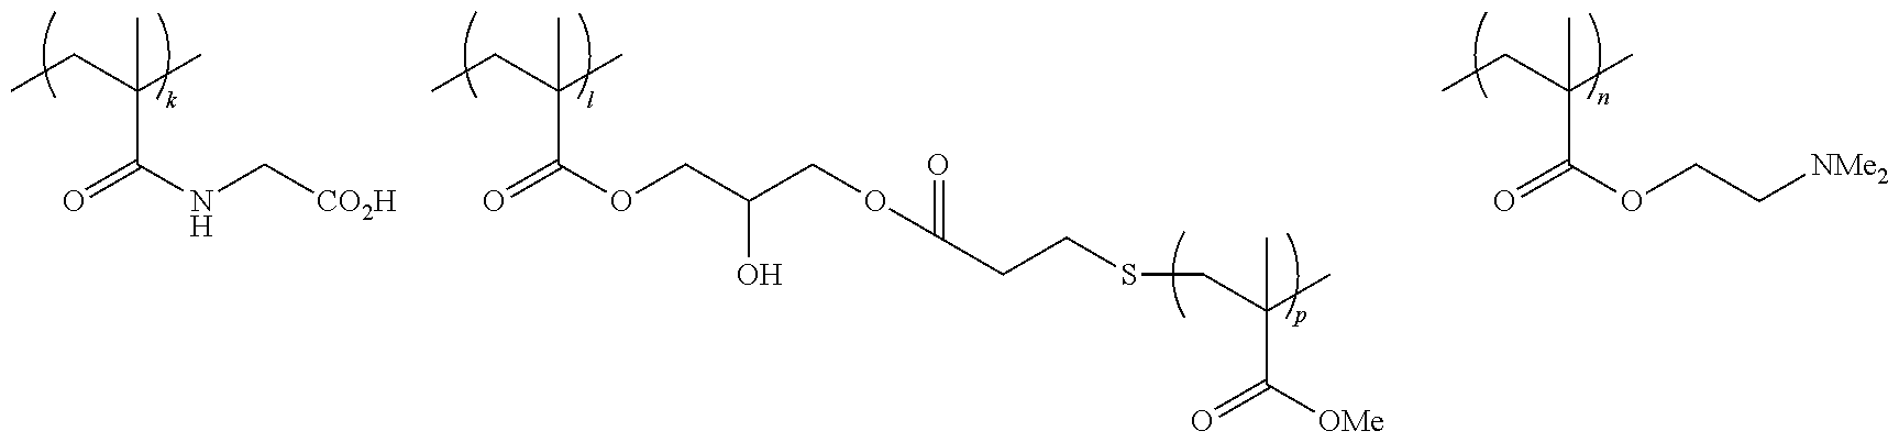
CCC(C)(C(NC[CO2H])=O)C.CCC(C)(C(OCC(COC(=O)CCSCC(C)(C([OMe])=O)C)O)=O)C.CCC(C)(C(OCC[NMe2])=O)C
